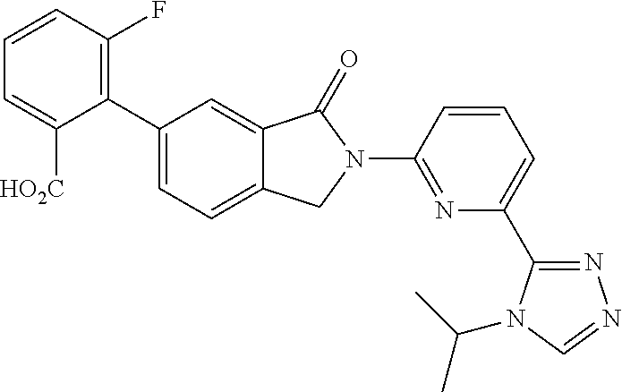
C1(C2=CC=C3C(=C2)C(=O)N(C2=NC(C4=NN=CN4C(C)C)=CC=C2)C3)=C(F)C=CC=C1[HO2C]
